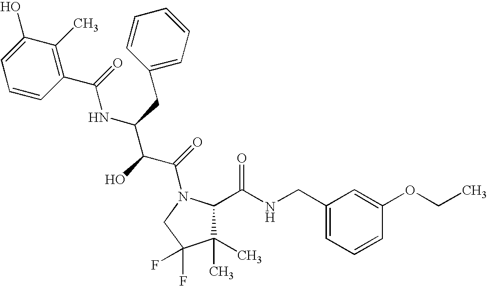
C(C(C(C(=O)N1C(C(NCC2=CC=CC(OCC)=C2)=O)C(C)(C)C(F)(F)C1)O)NC(=O)C1=C(C)C(O)=CC=C1)C1=CC=CC=C1
